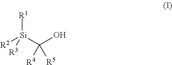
[R1][Si](C(O)([R4])[R5])([R2])[R3]
